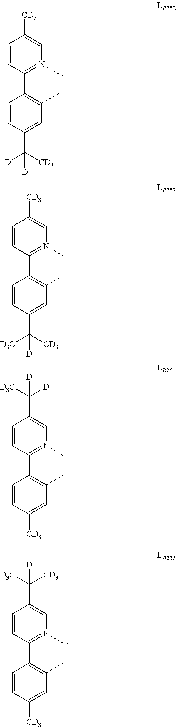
C1=CC(C2=C(C)C=C(C([CD3])([D])[D])C=C2)=N(C)C=C1[CD3].C1=CC(C2=C(C)C=C(C([CD3])([D3C])[D])C=C2)=N(C)C=C1[CD3].C1=CC(C2=C(C)C=C([CD3])C=C2)=N(C)C=C1C([D3C])([D])[D].C1=CC(C2=C(C)C=C([CD3])C=C2)=N(C)C=C1C([D3C])([CD3])[D]
